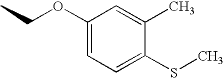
C1(OCC)=CC=C(SC)C(C)=C1
